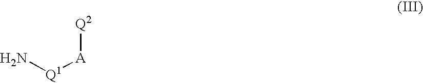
N[Q1][A][Q2]
